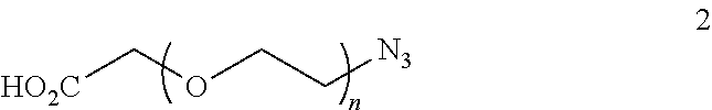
[HO2C]COCC[N3]
